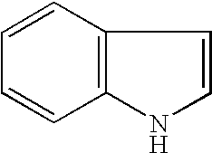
C1=CC2=C(C=C1)NC=C2
